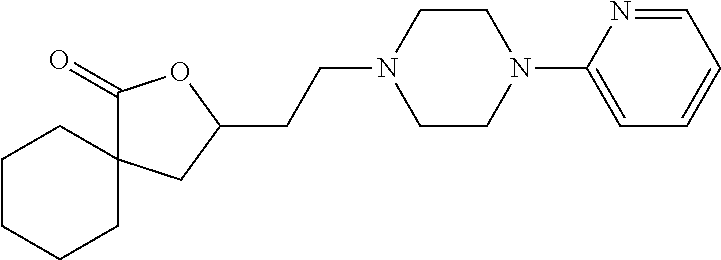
C1CCCC2(C1)C(=O)OC(CCN1CCN(C3=CC=CC=N3)CC1)C2
